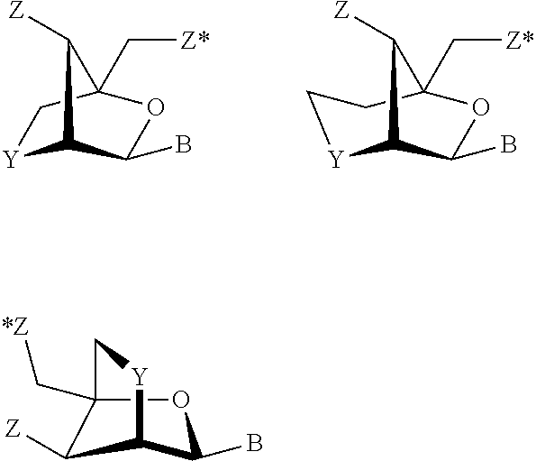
[Y]1C2C(B)OC(C[Z*])(C1)C2[Z].[Y]1C2C(B)OC(C[Z*])(CC1)C2[Z].C1([Z])C2(C[*Z])OC(B)C1[Y]C2
